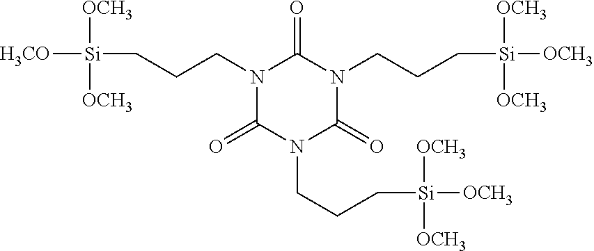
N1(CCC[Si]([H3CO])([OCH3])[OCH3])C(=O)N(CCC[Si]([OCH3])([OCH3])[OCH3])C(=O)N(CCC[Si]([OCH3])([OCH3])[OCH3])C1=O
